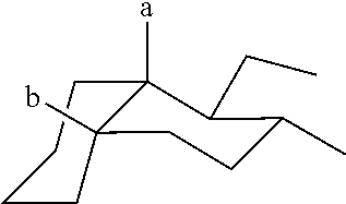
C1CCCC2(b)C1([a])C(CC)C(C)CC2
